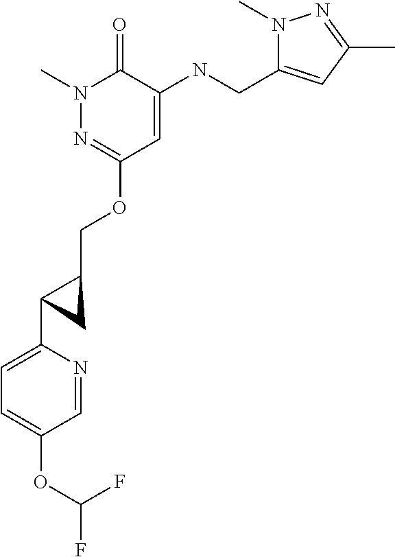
N1(C)N=C(OCC2CC2C2=CC=C(OC(F)F)C=N2)C=C(NCC2=CC(C)=NN2C)C1=O
